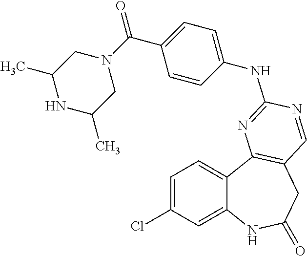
C12=CC(Cl)=CC=C1C1=C(CC(=O)N2)C=NC(NC2=CC=C(C(N3CC(C)NC(C)C3)=O)C=C2)=N1
